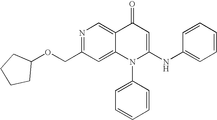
O(CC1=NC=C2C(=C1)N(C1=CC=CC=C1)C(NC1=CC=CC=C1)=CC2=O)C1CCCC1
